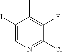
C1(I)=CN=C(Cl)C(F)=C1C
